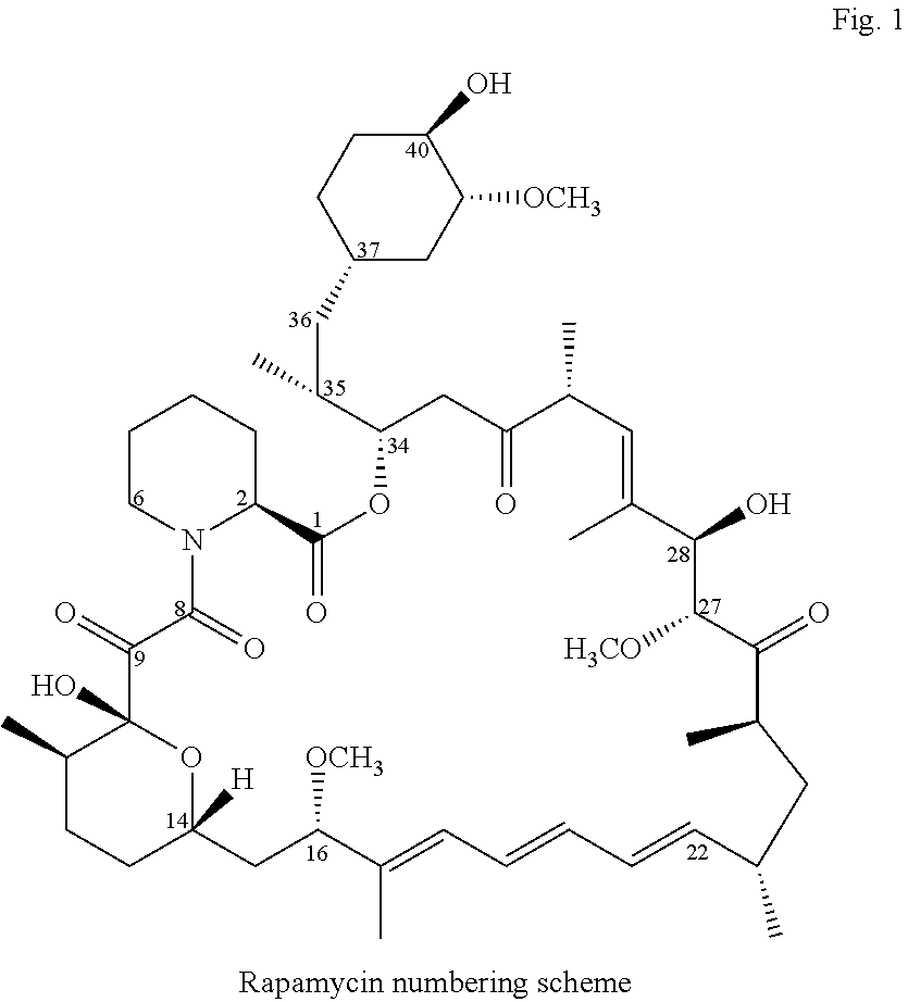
C1CC(CC(C2CC(=O)C(C)C=C(C)C(O)C([H3CO])C(=O)C(C)CC(C)C=CC=CC=C(C)C([OCH3])CC3([H])CCC(C)C(O)(C(=O)C(=O)N4C(C(=O)O2)CCCC4)O3)C)CC([OCH3])C1O
